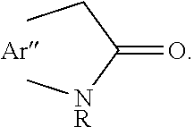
CCC([NR]C)=O.[Ar]
